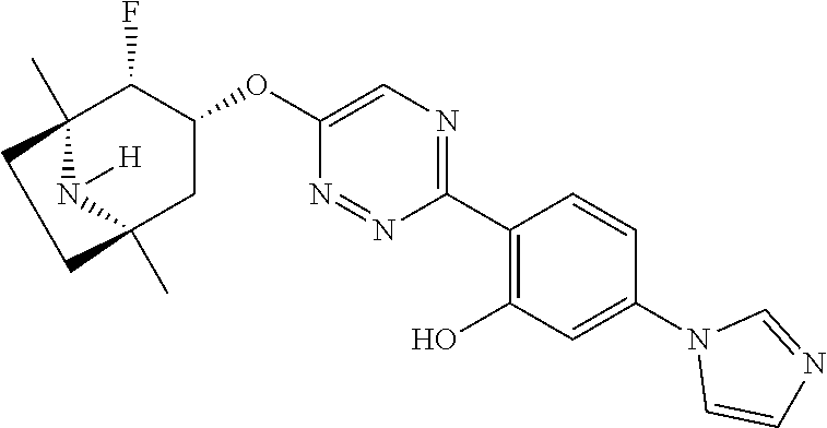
C1(C2=C(O)C=C(N3C=CN=C3)C=C2)=NC=C(OC2C(F)C3(C)N([H])C(C)(C2)CC3)N=N1
